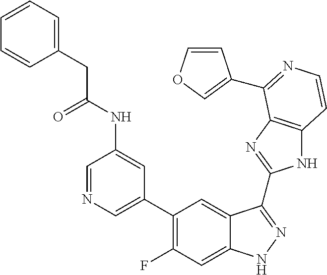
C1=C(C2=C(F)C=C3C(=C2)C(C2=NC4=C(N2)C=CN=C4C2=COC=C2)=NN3)C=C(NC(=O)CC2=CC=CC=C2)C=N1
